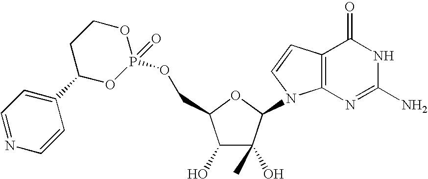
C1(O)C(O)(C)C(N2C3=C(C=C2)C(=O)NC(N)=N3)OC1COP1(=O)OCCC(C2=CC=NC=C2)O1
